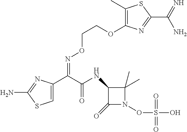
C1=C(C(C(NC2C(=O)N(OS(O)(=O)=O)C2(C)C)=O)=NOCCOC2=C(C)SC(C(=N)N)=N2)N=C(N)S1
